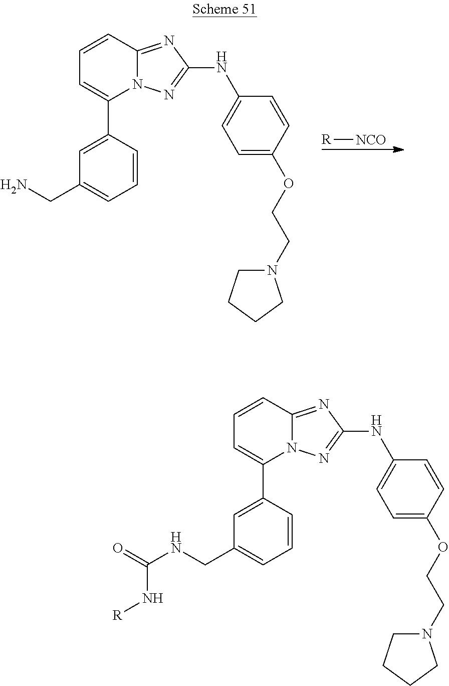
N12C(=NC(NC3=CC=C(OCCN4CCCC4)C=C3)=N1)C=CC=C2C1=CC(CN)=CC=C1.[R][NCO].N12C(=NC(NC3=CC=C(OCCN4CCCC4)C=C3)=N1)C=CC=C2C1=CC(CNC(=O)N[R])=CC=C1
